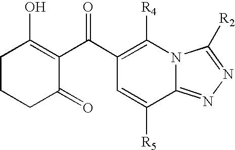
C1(C(C2=C(O)CCCC2=O)=O)=C([R4])N2C(=NN=C2[R2])C([R5])=C1
